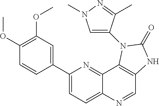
C1(C2=CC(OC)=C(OC)C=C2)=CC=C2C(=N1)C1=C(C=N2)NC(=O)N1C1=CN(C)N=C1C
